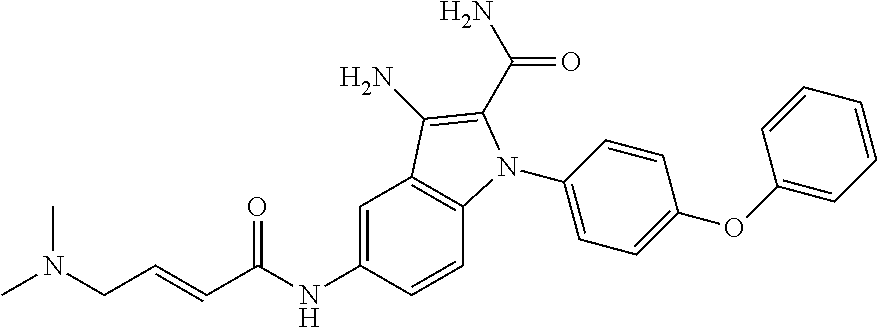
C1=C(NC(C=CCN(C)C)=O)C=CC2=C1C(N)=C(C(N)=O)N2C1=CC=C(OC2=CC=CC=C2)C=C1
